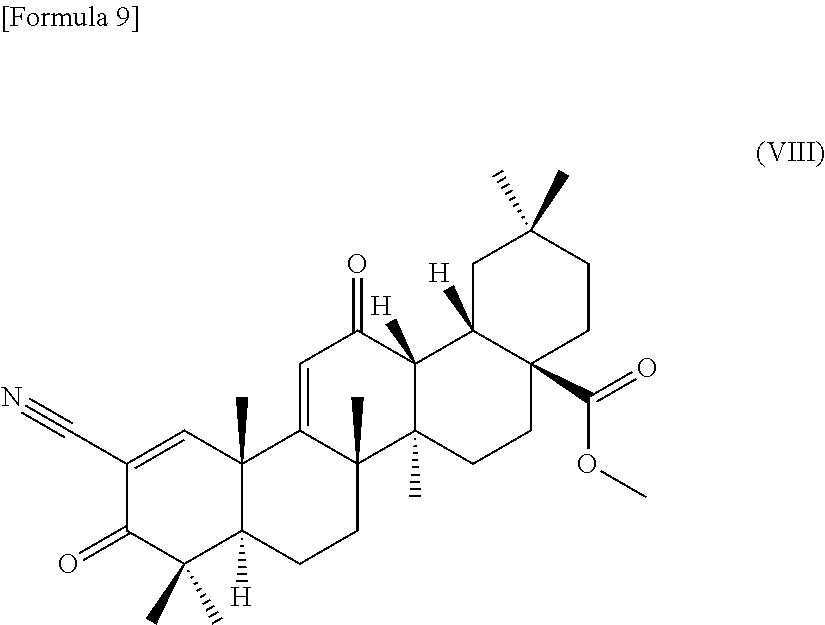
C1(C#N)=CC2(C)C([H])(C(C)(C)C1=O)CCC1(C)C2=CC(=O)C2([H])C1(C)CCC1(C(=O)OC)C2([H])CC(C)(C)CC1
